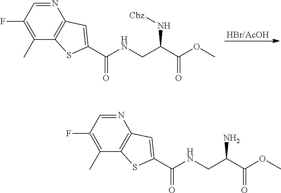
[HBr/AcOH].N1=CC(F)=C(C)C2=C1C=C(C(NCC(C(OC)=O)N[Cbz])=O)S2.N1=CC(F)=C(C)C2=C1C=C(C(NCC(C(OC)=O)N)=O)S2
